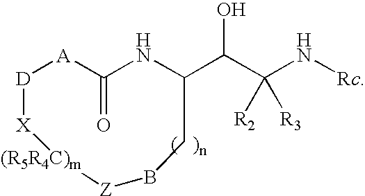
[D]1[A]C(=O)NC(C(C(N[Rc])([R2])[R3])O)CB[Z][(R5R4C)m][X]1
